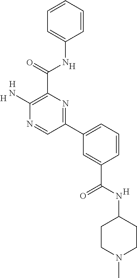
C1(N)=C(C(NC2=CC=CC=C2)=O)N=C(C2=CC=CC(C(=O)NC3CCN(C)CC3)=C2)C=N1.[H].[H].[H].[H]
